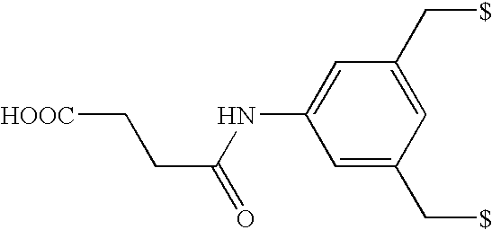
C1(NC(CC[HOOC])=O)=CC(C[$])=CC(C[$])=C1
